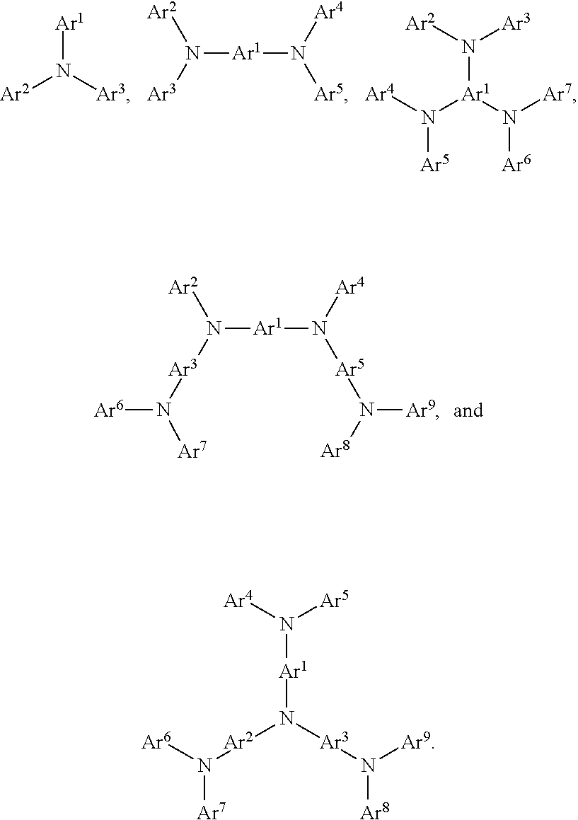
[Ar1]N([Ar3])[Ar2].N([Ar1]N([Ar5])[Ar4])([Ar3])[Ar2].N([Ar1](N([Ar7])[Ar6])N([Ar4])[Ar5])([Ar2])[Ar3].N([Ar1]N([Ar5]N([Ar9])[Ar8])[Ar4])([Ar3]N([Ar6])[Ar7])[Ar2].N([Ar1]N([Ar2]N([Ar7])[Ar6])[Ar3]N([Ar8])[Ar9])([Ar4])[Ar5]
